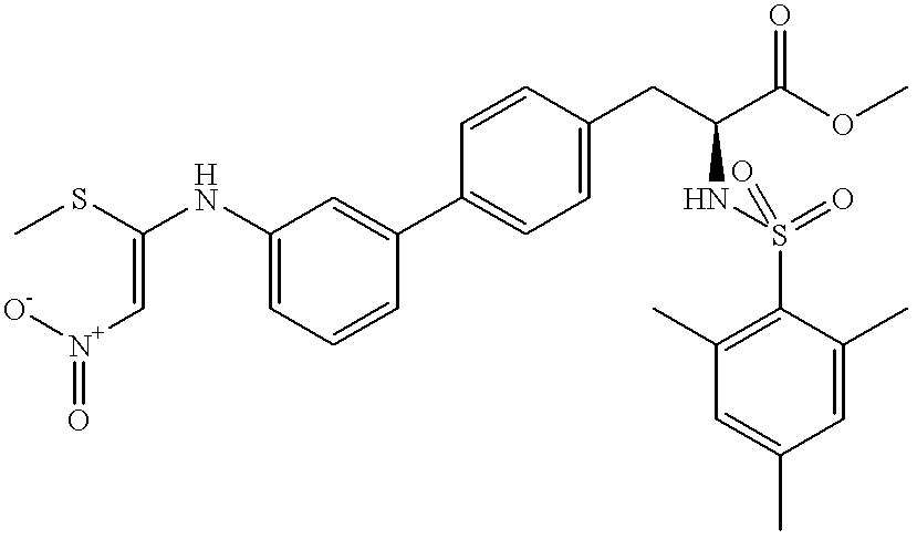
[O-][N+](C=C(SC)NC1=CC=CC(C2=CC=C(CC(NS(=O)(=O)C3=C(C)C=C(C)C=C3C)C(OC)=O)C=C2)=C1)=O
